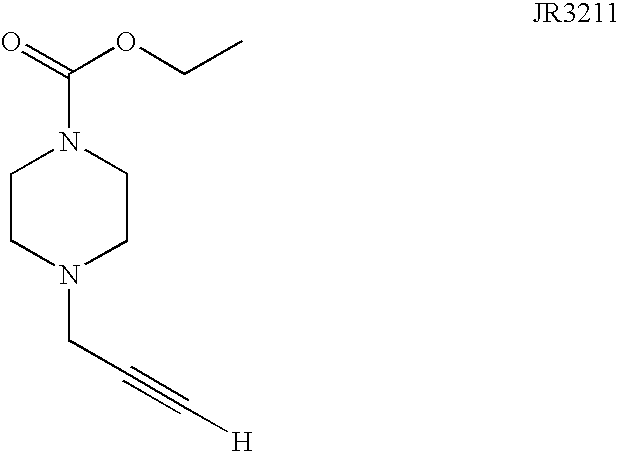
C1CN(CC#C[H])CCN1C(OCC)=O
